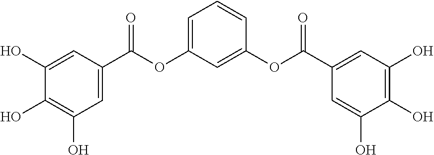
C1(O)=CC(C(OC2=CC=CC(OC(=O)C3=CC(O)=C(O)C(O)=C3)=C2)=O)=CC(O)=C1O
